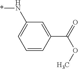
*NC1=CC=CC(C(=O)OC)=C1
